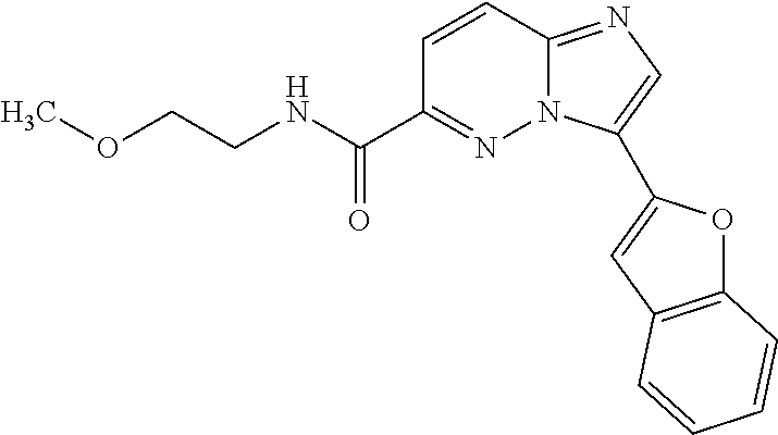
C12=C(C=C(C3=CN=C4N3N=C(C(NCCOC)=O)C=C4)O1)C=CC=C2
